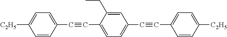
[C2H5]C1=CC=C(C#CC2=CC=C(C#CC3=CC=C([C2H5])C=C3)C=C2CC)C=C1
